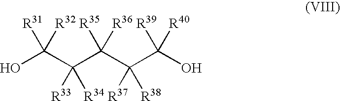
C(O)(C(C(C(C(O)([R40])[R39])([R37])[R38])([R35])[R36])([R33])[R34])([R32])[R31]
